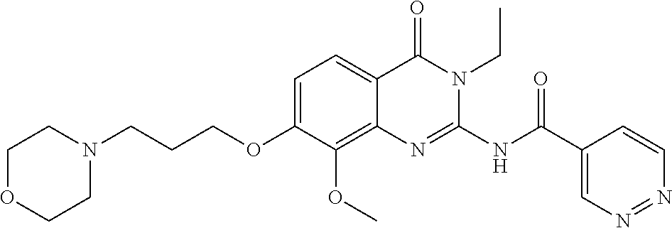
C1=C(OCCCN2CCOCC2)C(OC)=C2C(=C1)C(=O)N(CC)C(NC(C1=CN=NC=C1)=O)=N2
